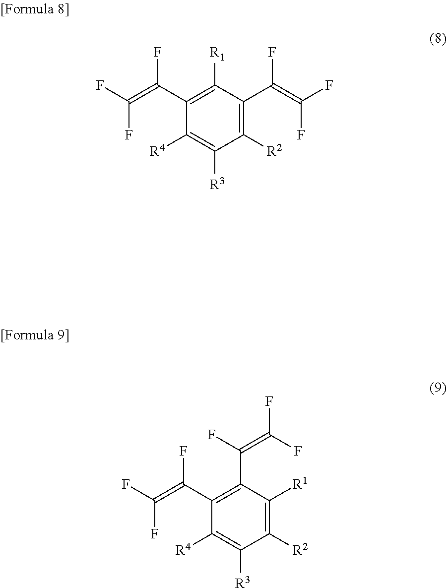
C1(C(=C(F)F)F)=C([R1])C(C(=C(F)F)F)=C([R2])C([R3])=C1[R4].C1(C(=C(F)F)F)=C(C(F)=C(F)F)C([R1])=C([R2])C([R3])=C1[R4]
